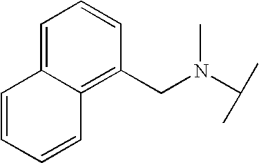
C(N(C)C(C)C)C1=C2C(=CC=C1)C=CC=C2
